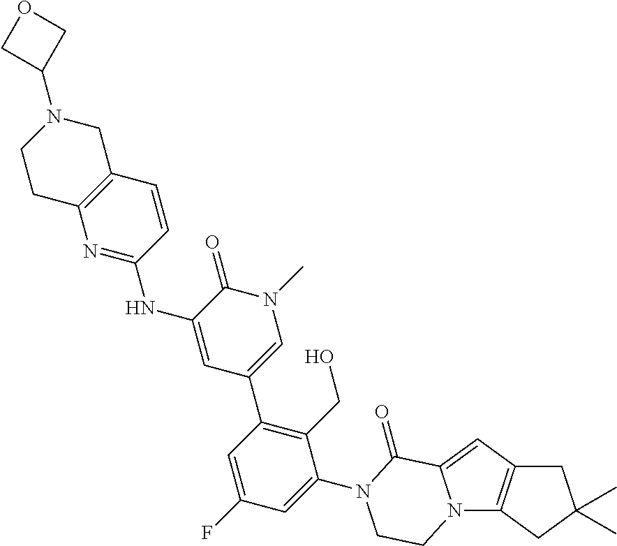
N12C3=C(C=C1C(=O)N(C1=CC(F)=CC(C4=CN(C)C(=O)C(NC5=NC6=C(C=C5)CN(C5COC5)CC6)=C4)=C1CO)CC2)CC(C)(C)C3
